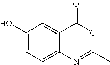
C1(O)=CC=C2C(=C1)C(=O)OC(C)=N2
